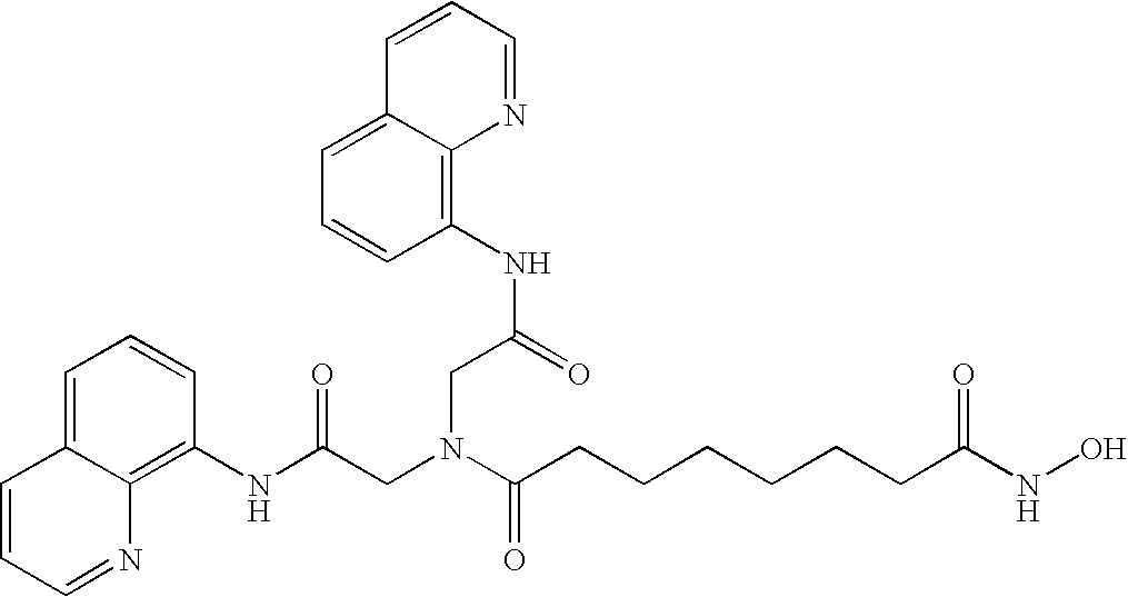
C1=C2C(=C(NC(CN(C(CCCCCCC(NO)=O)=O)CC(NC3=C4C(=CC=C3)C=CC=N4)=O)=O)C=C1)N=CC=C2
